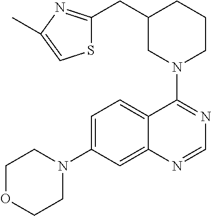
C1OCCN(C2=CC=C3C(=C2)N=CN=C3N2CCCC(CC3=NC(C)=CS3)C2)C1
